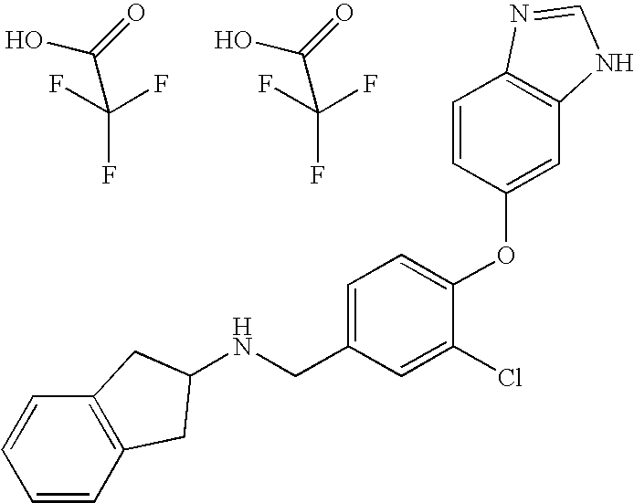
OC(=O)C(F)(F)F.OC(=O)C(F)(F)F.N(CC1=CC=C(OC2=CC3=C(C=C2)N=CN3)C(Cl)=C1)C1CC2=C(C=CC=C2)C1
